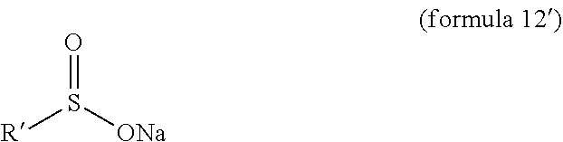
[R]S([ONa])=O
